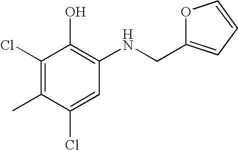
C1(Cl)=CC(NCC2=CC=CO2)=C(O)C(Cl)=C1C
